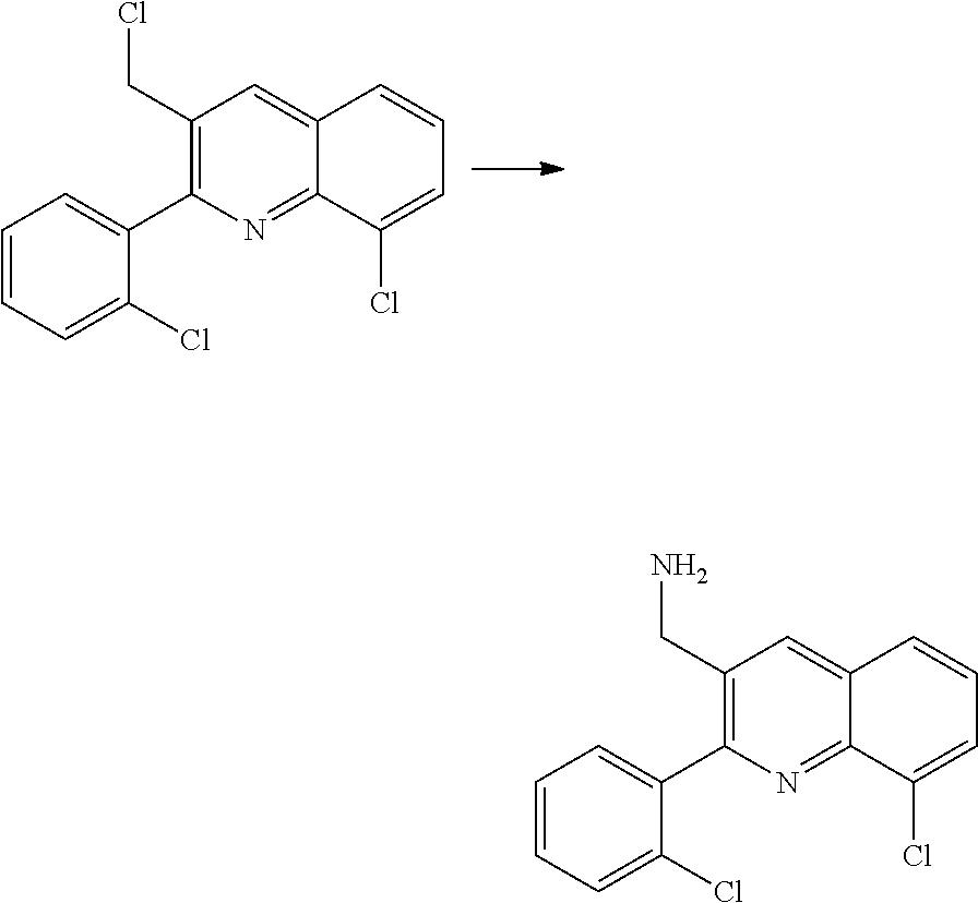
C1(CCl)=C(C2=CC=CC=C2Cl)N=C2C(=C1)C=CC=C2Cl.C1(CN)=C(C2=CC=CC=C2Cl)N=C2C(=C1)C=CC=C2Cl
